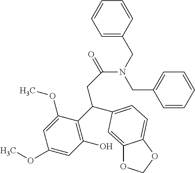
C1=C(CN(CC2=CC=CC=C2)C(=O)CC(C2=C(O)C=C(OC)C=C2OC)C2=CC=C3C(=C2)OCO3)C=CC=C1
